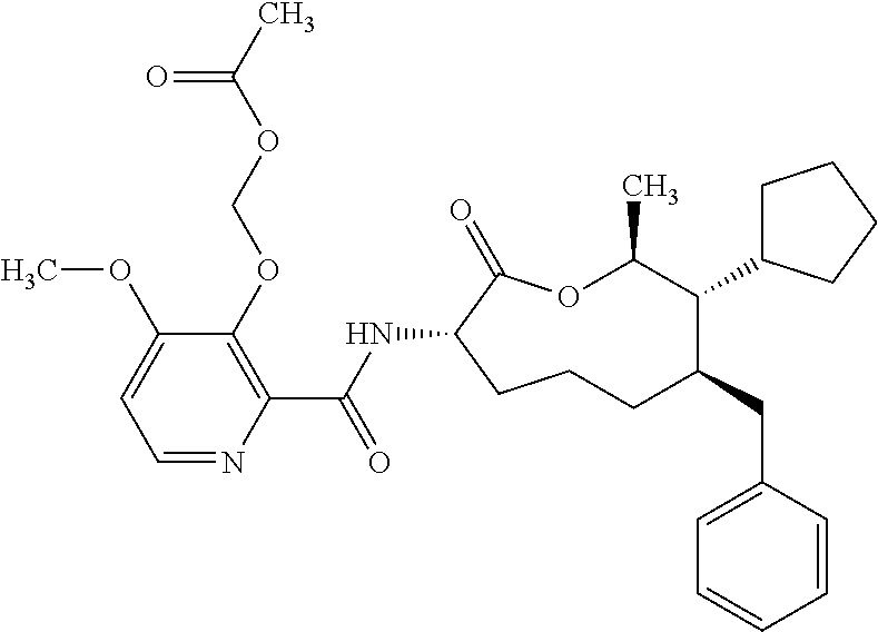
C1CC(NC(C2=C(OCOC(C)=O)C(OC)=CC=N2)=O)C(=O)OC(C)C(C2CCCC2)C(CC2=CC=CC=C2)C1
